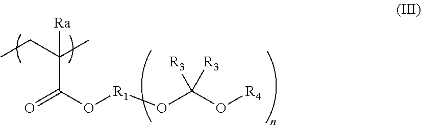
O=C(O[R1]OC(O[R4])([R3])[R3])C(CC)(C)[Ra]
